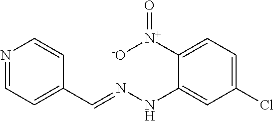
N1=CC=C(C=NNC2=CC(Cl)=CC=C2[N+]([-O])=O)C=C1
